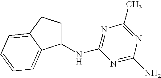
C1(NC2=NC(C)=NC(N)=N2)CCC2=CC=CC=C12
